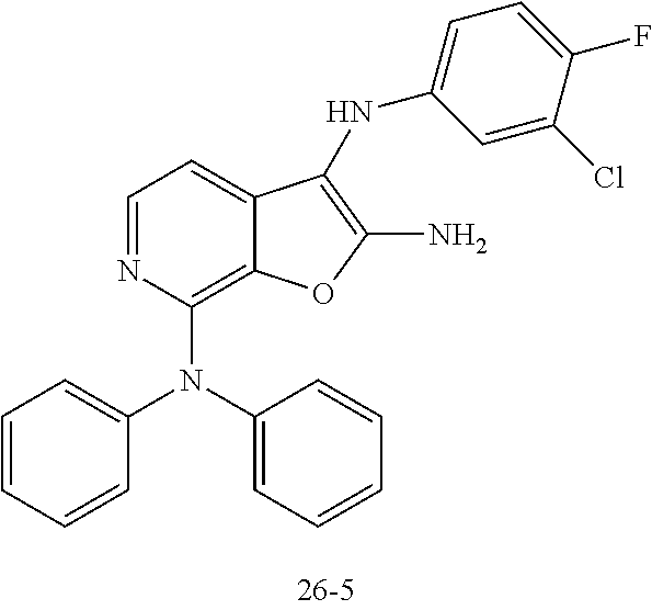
C1=NC(N(C2=CC=CC=C2)C2=CC=CC=C2)=C2C(=C1)C(NC1=CC=C(F)C(Cl)=C1)=C(N)O2
